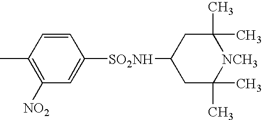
C1([NO2])=C(C)C=CC([SO2NH]C2CC(C)(C)[NCH3]C(C)(C)C2)=C1
